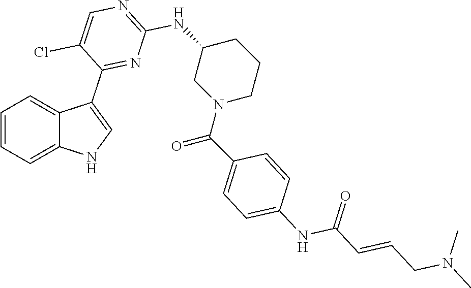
C1=CC=C2C(=C1)C(C1=NC(NC3CN(C(C4=CC=C(NC(C=CCN(C)C)=O)C=C4)=O)CCC3)=NC=C1Cl)=CN2
